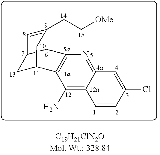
C1=CC(Cl)=CC2=NC3=C(C(N)=C12)C1CC(C=C(CC[OMe])C1)C3
